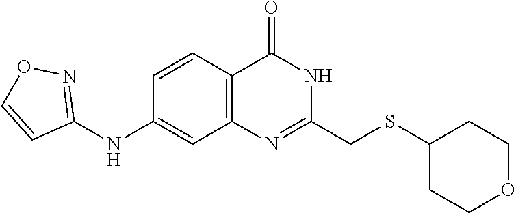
C1(CSC2CCOCC2)=NC2=C(C=CC(NC3=NOC=C3)=C2)C(=O)N1
